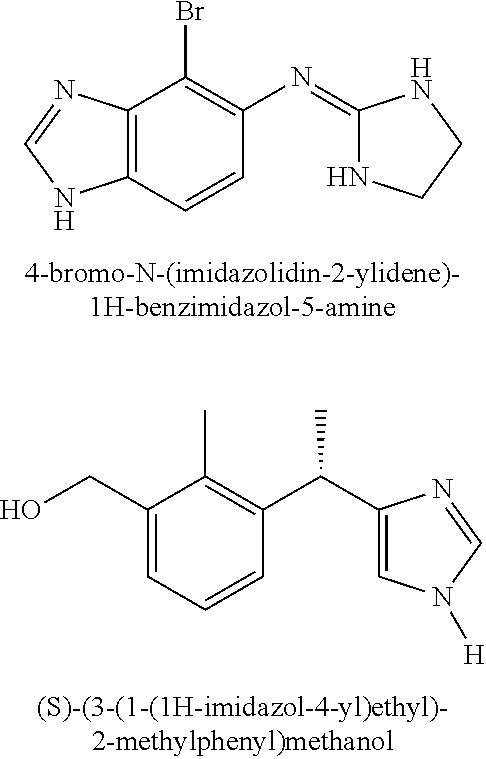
C12=C(C=CC(N=C3NCCN3)=C1Br)NC=N2.C1(CO)=CC=CC(C(C2=CN([H])C=N2)C)=C1C
